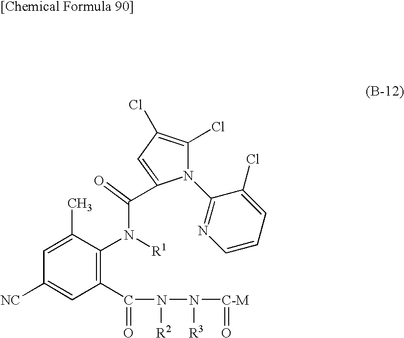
N1(C2=NC=CC=C2Cl)C(Cl)=C(Cl)C=C1C(=O)N([R1])C1=C(C(=O)N([R2])N([R3])[C-M]=O)C=C([NC])C=C1C
